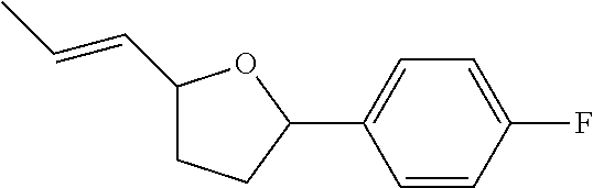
C1(C=CC)CCC(C2=CC=C(F)C=C2)O1
